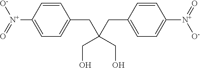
C1=CC([N+](=O)[O-])=CC=C1CC(CC1=CC=C([N+]([O-])=O)C=C1)(CO)CO
